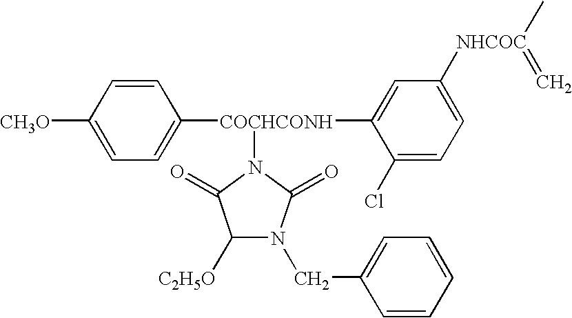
C1([COCHCONH](C2=CC([NHCOC](C)=C)=CC=C2Cl)N2C(=O)C([C2H5O])N(CC3=CC=CC=C3)C2=O)=CC=C([CH3O])C=C1
